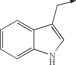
C1=CC=C2C(=C1)C(C->C)=CN2
